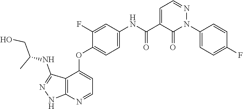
N1=CC=C(C(NC2=CC=C(OC3=CC=NC4=C3C(NC(CO)C)=NN4)C(F)=C2)=O)C(=O)N1C1=CC=C(F)C=C1
